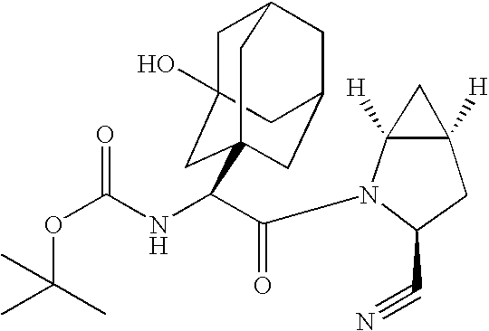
C12(O)CC3CC(C1)CC(C(NC(OC(C)(C)C)=O)C(N1C(C#N)CC4([H])C1([H])C4)=O)(C2)C3
